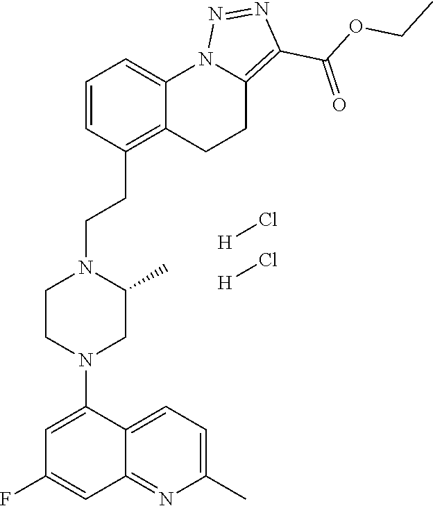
N1(C2=CC(F)=CC3=NC(C)=CC=C32)CC(C)N(CCC2=C3C(=CC=C2)N2C(=C(C(OCC)=O)N=N2)CC3)CC1.[H]Cl.[H]Cl
